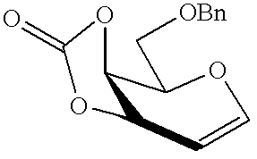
C12C(C=COC1C[OBn])OC(=O)O2
